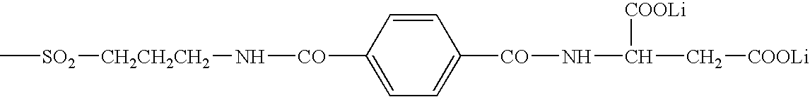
C[SO2][CH2CH2CH2]N[CO]C1=CC=C([CO]NC(C[COOLi])[COOLi])C=C1
